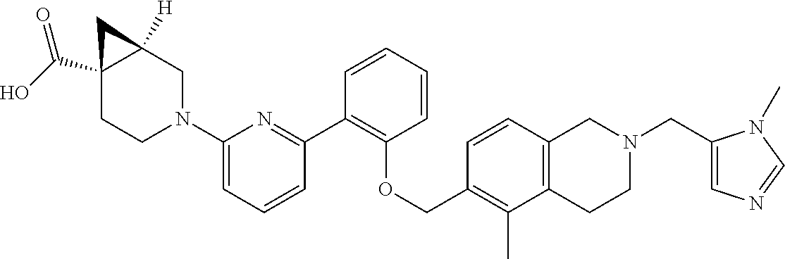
C12(C(O)=O)CCN(C3=CC=CC(C4=C(OCC5=C(C)C6=C(C=C5)CN(CC5=CN=CN5C)CC6)C=CC=C4)=N3)CC1([H])C2
